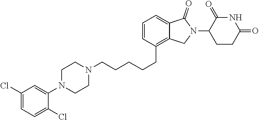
C(CCCCC1=C2C(=CC=C1)C(=O)N(C1CCC(=O)NC1=O)C2)N1CCN(C2=CC(Cl)=CC=C2Cl)CC1
